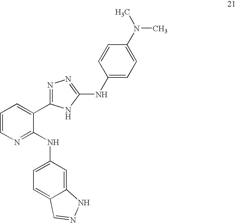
C1=CN=C(NC2=CC=C3C(=C2)NN=C3)C(C2=NN=C(NC3=CC=C(N(C)C)C=C3)N2)=C1
